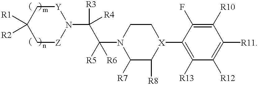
C1[Z]N(C([R3])([R4])C(N2C([R7])C([R8])[X](C3=C([R13])C([R12])=C([R11])C([R10])=C3F)CC2)([R5])[R6])[Y]CC1([R1])[R2]
